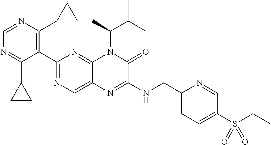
C1(C2=NC=C3C(=N2)N(C(C(C)C)C)C(=O)C(NCC2=CC=C(S(CC)(=O)=O)C=N2)=N3)=C(C2CC2)N=CN=C1C1CC1
